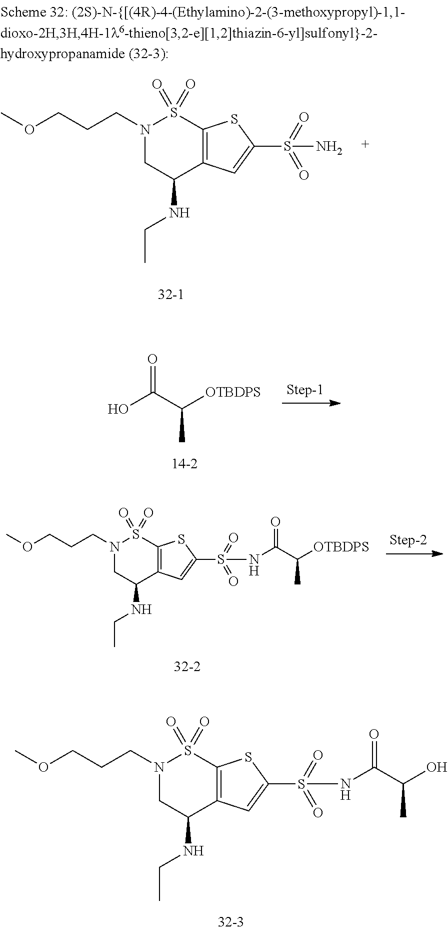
N1(CCCOC)CC(NCC)C2=C(S1(=O)=O)SC(S(=O)(=O)N)=C2.OC(C([OTBDPS])C)=O.N1(CCCOC)CC(NCC)C2=C(S1(=O)=O)SC(S(=O)(=O)NC(C([OTBDPS])C)=O)=C2.N1(CCCOC)CC(NCC)C2=C(S1(=O)=O)SC(S(=O)(=O)NC(C(O)C)=O)=C2
